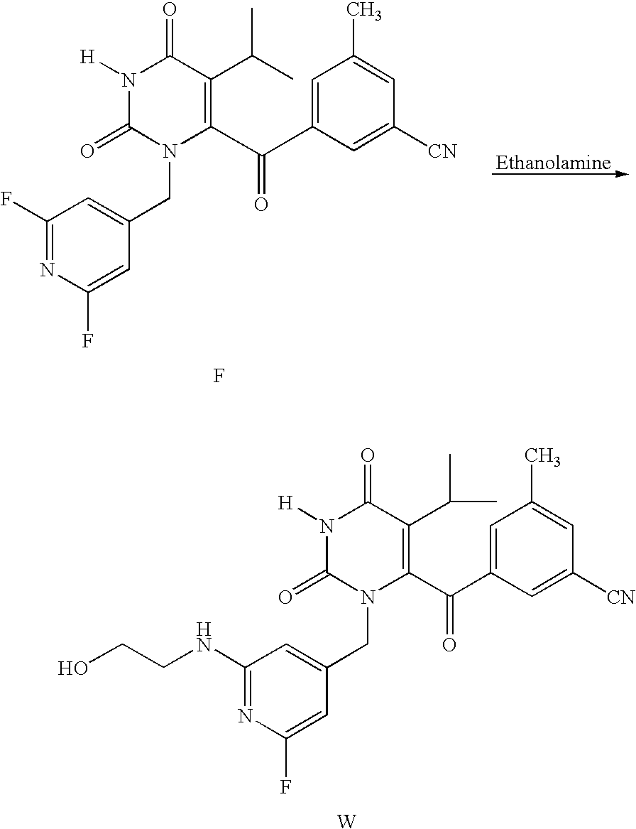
[W].C1(C(C2=CC(C)=CC([CN])=C2)=O)=C(C(C)C)C(=O)N([H])C(=O)N1CC1=CC(NCCO)=NC(F)=C1.F.C1(C(C2=CC(C)=CC([CN])=C2)=O)=C(C(C)C)C(=O)N([H])C(=O)N1CC1=CC(F)=NC(F)=C1.[Ethanolamine]
